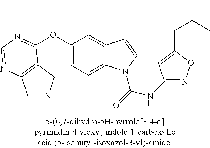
O(C1=CC=C2C(=C1)C=CN2C(=O)NC1=NOC(CC(C)C)=C1)C1=NC=NC2=C1CNC2
